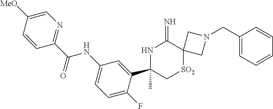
C1=C([MeO])C=CC(C(=O)NC2=CC=C(F)C(C3(C)NC(=N)C4([SO2]C3)CN(CC3=CC=CC=C3)C4)=C2)=N1
